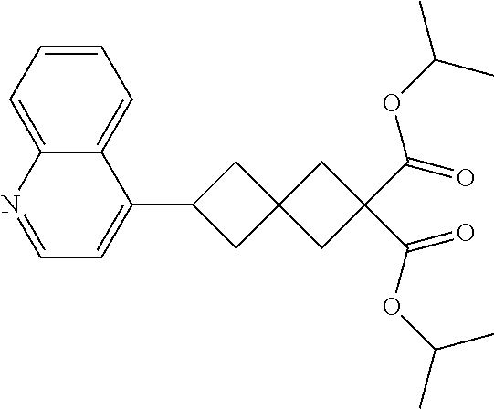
C1=CC=C2C(=C1)C(C1CC3(C1)CC(C(OC(C)C)=O)(C(OC(C)C)=O)C3)=CC=N2
